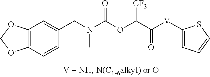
C12=C(C=CC(CN(C(OC(C([V]C3=CC=CS3)=O)[CF3])=O)C)=C1)OCO2
